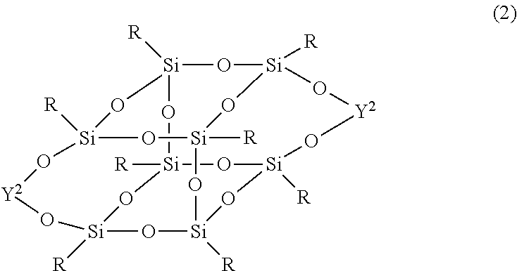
[Si]12([R])O[Si]3([R])O[Y2]O[Si]4([R])O[Si]5([R])O[Si]([R])(O[Si]([R])(O1)O[Y2]O[Si]([R])(O5)O[Si]([R])(O2)O4)O3
